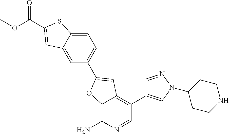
C1=C2C(=CC=C1C1=CC3=C(C4=CN(C5CCNCC5)N=C4)C=NC(N)=C3O1)SC(C(OC)=O)=C2
